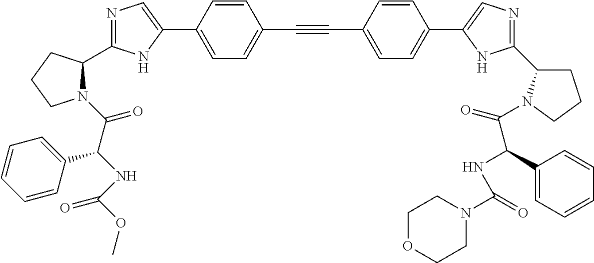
N1=C(C2N(C(C(NC(OC)=O)C3=CC=CC=C3)=O)CCC2)NC(C2=CC=C(C#CC3=CC=C(C4=CN=C(C5CCCN5C(=O)C(C5=CC=CC=C5)NC(N5CCOCC5)=O)N4)C=C3)C=C2)=C1
